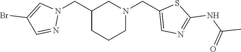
C1(CN2C=C(Br)C=N2)CCCN(CC2=CN=C(NC(=O)C)S2)C1
